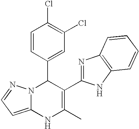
C1=CC(C2N3C(=CC=N3)NC(C)=C2C2=NC3=C(N2)C=CC=C3)=CC(Cl)=C1Cl
